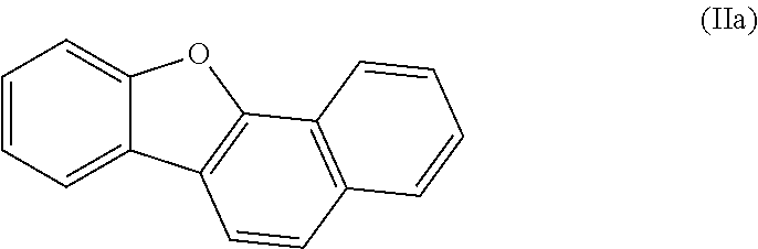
C1=CC=C2C(=C1)OC1=C2C=CC2=C1C=CC=C2
